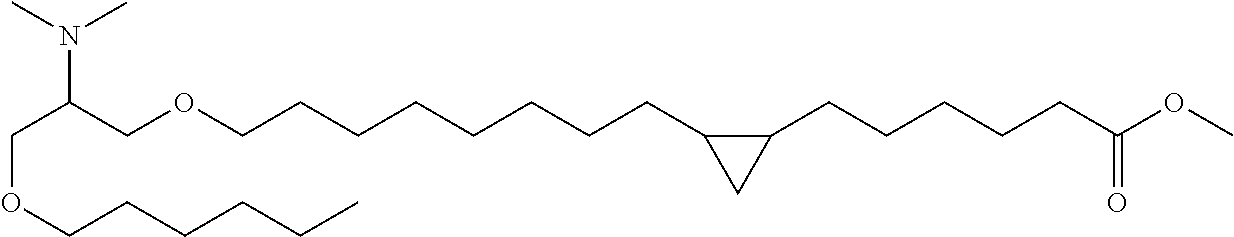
C(OCCCCCC)C(COCCCCCCCCC1C(CCCCCC(OC)=O)C1)N(C)C
